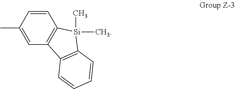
C1(C)=CC2=C(C=C1)[Si](C)(C)C1=C2C=CC=C1
